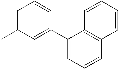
CC1=CC=CC(C2=CC=CC3=C2C=CC=C3)=C1
